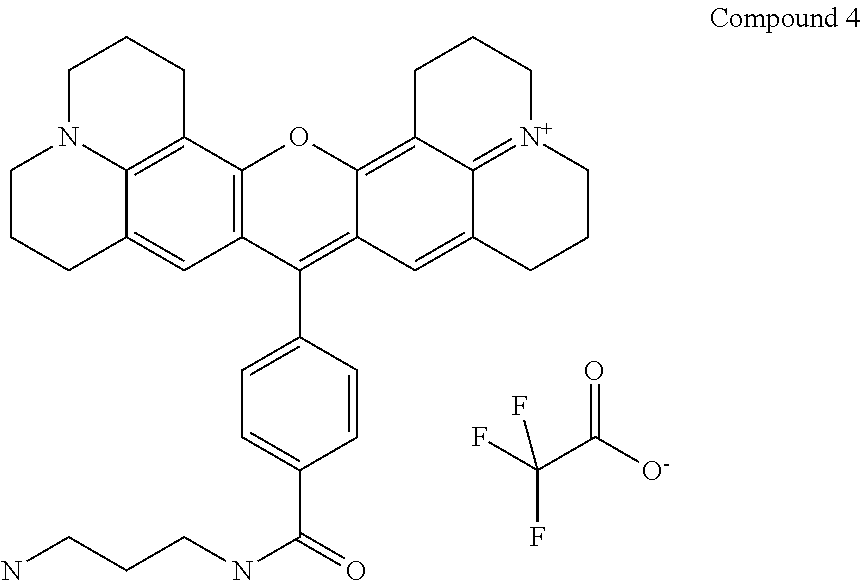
C(C([O-])=O)(F)(F)F.C1N2C3=C(CC1)C1=C(C=C3CCC2)C(C2=CC=C(C(=O)NCCCN)C=C2)=C2C(=C3C4=[N+](CCC3)CCCC4=C2)O1
